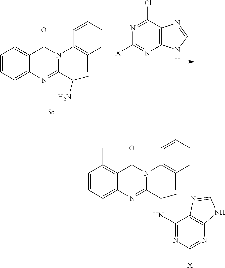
C1=CC=C2C(=C1C)C(=O)N(C1=C(C)C=CC=C1)C(C(NC1=NC([X])=NC3=C1N=CN3)C)=N2.C1=CC=C2C(=C1C)C(=O)N(C1=C(C)C=CC=C1)C(C(N)C)=N2.N1=C(Cl)C2=C(N=C1[X])NC=N2
